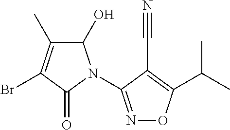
C1(O)C(C)=C(Br)C(=O)N1C1=NOC(C(C)C)=C1C#N
